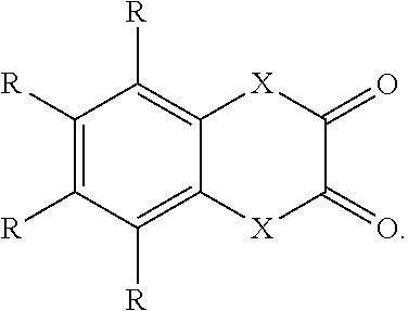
C1([R])=C([R])C([R])=C2C(=C1[R])[X]C(=O)C(=O)[X]2
